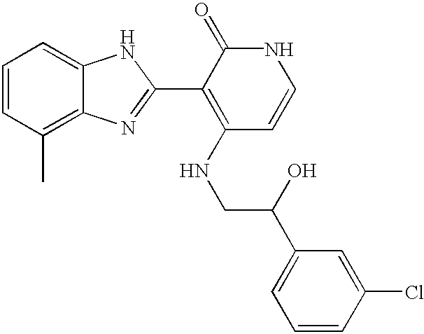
C1=CC(C)=C2C(=C1)NC(C1=C(NCC(O)C3=CC=CC(Cl)=C3)C=CNC1=O)=N2
